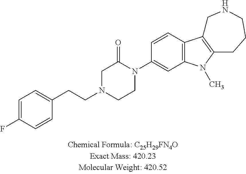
C1=C(F)C=CC(CCN2CC(=O)N(C3=CC4=C(C=C3)C3=C(N4C)CCCNC3)CC2)=C1
